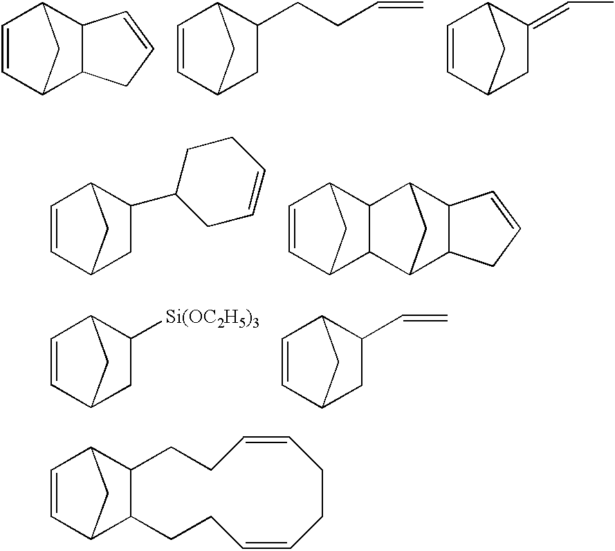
C1=CC2C3C(C1C2)CCC=CCCC=CCC3.C1=CC2C3C(C1C2)C=CC3.C1=CC2CC(CCC=C)C1C2.C1=CC2CC(=CC)C1C2.C1=CC2CC(C3CC=CCC3)C1C2.C1=CC2CC1C1C2C2C3C(C1C2)C=CC3.C1=CC2CC1C([Si(OC2H5)3])C2.C1=CC2CC(C=C)C1C2
